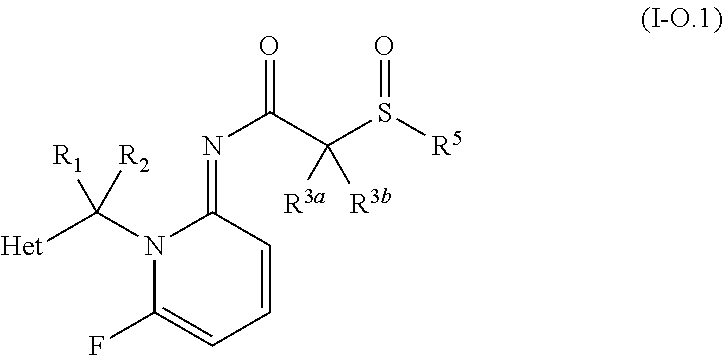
N1(C([Het])([R2])[R1])C(F)=CC=CC1=NC(=O)C(S([R5])=O)([R3a])[R3b]
